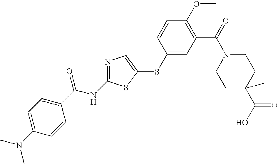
C1=C(N(C)C)C=CC(C(NC2=NC=C(SC3=CC(C(=O)N4CCC(C(O)=O)(C)CC4)=C(OC)C=C3)S2)=O)=C1
